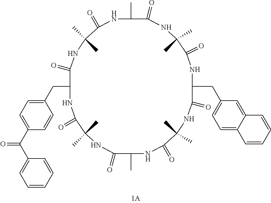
N1C(C)C(=O)NC(C)(C)C(=O)NC(CC2=CC=C3C(=C2)C=CC=C3)C(=O)NC(C)(C)C(=O)NC(C)C(=O)NC(C)(C)C(=O)NC(CC2=CC=C(C(C3=CC=CC=C3)=O)C=C2)C(=O)NC(C)(C)C1=O
